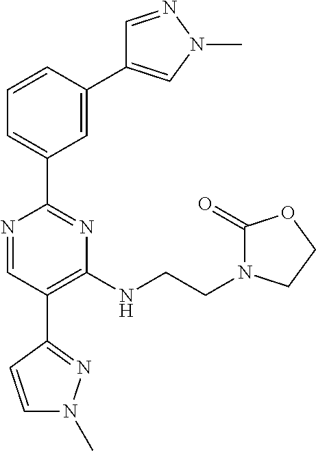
C1=C(C2=CN(C)N=C2)C=CC=C1C1=NC(NCCN2C(=O)OCC2)=C(C2=NN(C)C=C2)C=N1
